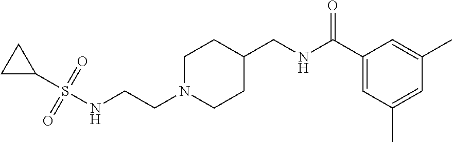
N(CCN1CCC(CNC(C2=CC(C)=CC(C)=C2)=O)CC1)S(C1CC1)(=O)=O
